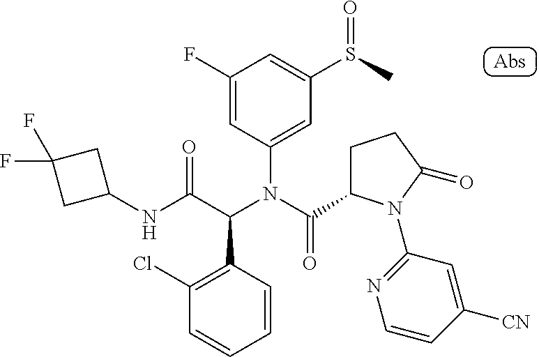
C1(NC(C(N(C(=O)C2CCC(=O)N2C2=NC=CC([CN])=C2)C2=CC(S(=O)C)=CC(F)=C2)C2=C(Cl)C=CC=C2)=O)CC(F)(F)C1
